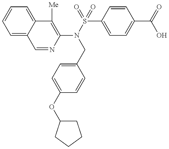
C1=NC(N(S(=O)(=O)C2=CC=C(C(=O)O)C=C2)CC2=CC=C(OC3CCCC3)C=C2)=C([Me])C2=CC=CC=C12
